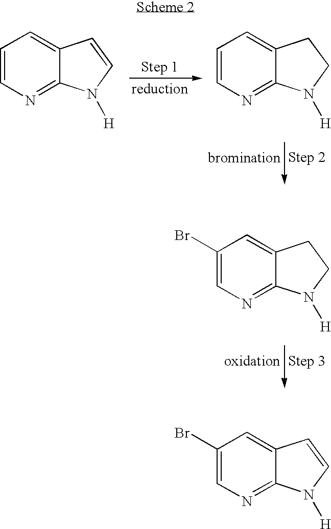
C1=CN=C2C(=C1)C=CN2[H].C1=CN=C2C(=C1)CCN2[H].C1(Br)=CN=C2C(=C1)CCN2[H].C1(Br)=CN=C2C(=C1)C=CN2[H]
